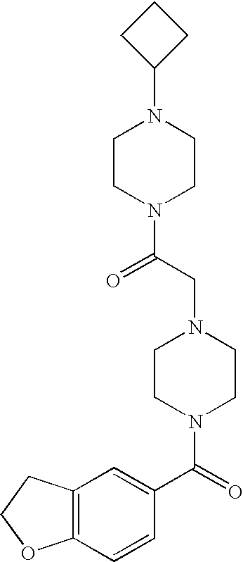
C1=CC2=C(C=C1C(N1CCN(CC(=O)N3CCN(C4CCC4)CC3)CC1)=O)CCO2
